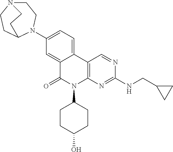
C1N2CCC(CC2)N(C2=CC=C3C(=C2)C(=O)N(C2CCC(O)CC2)C2=C3C=NC(NCC3CC3)=N2)C1
